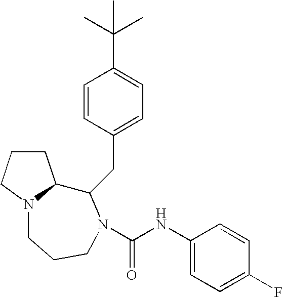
C1CCN2C1C(CC1=CC=C(C(C)(C)C)C=C1)N(C(NC1=CC=C(F)C=C1)=O)CCC2
